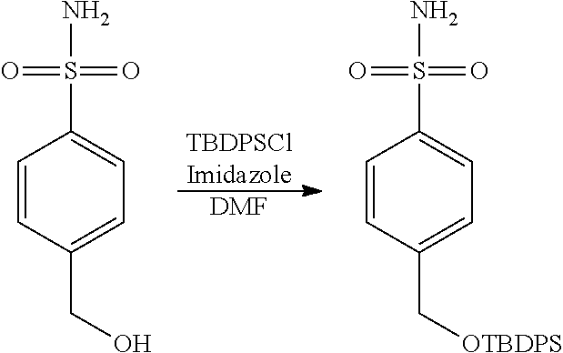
[DMF].[TBDPSClImidazole].NS(C1=CC=C(C[OTBDPS])C=C1)(=O)=O.NS(C1=CC=C(CO)C=C1)(=O)=O
